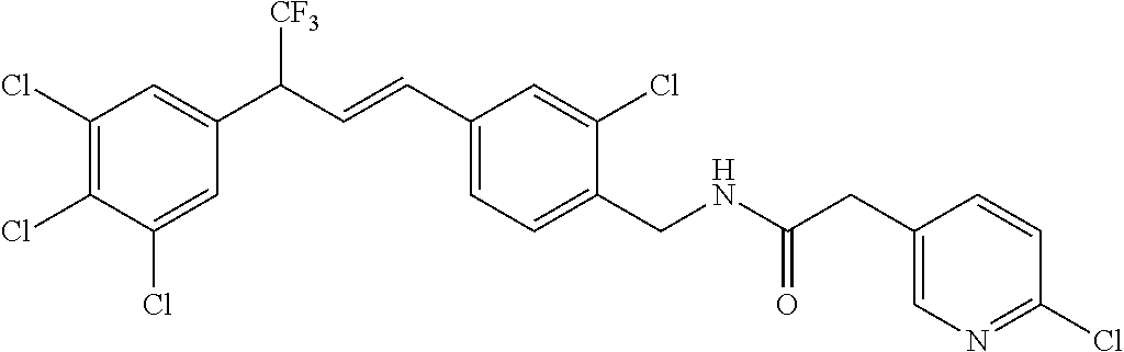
C1(CNC(=O)CC2=CN=C(Cl)C=C2)=CC=C(C=CC(C2=CC(Cl)=C(Cl)C(Cl)=C2)[CF3])C=C1Cl
